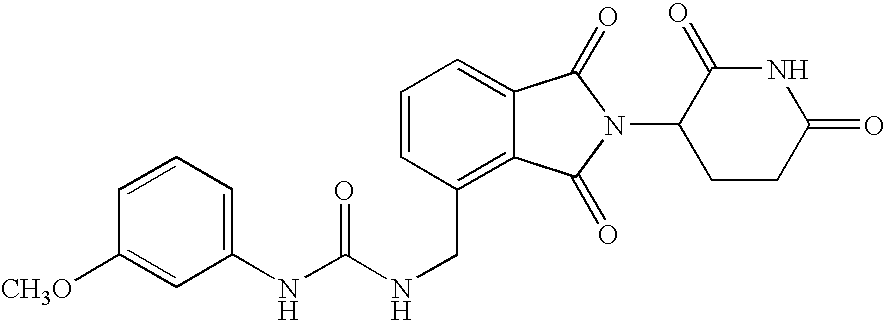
N(CC1=C2C(=CC=C1)C(=O)N(C1CCC(=O)NC1=O)C2=O)C(NC1=CC=CC([CH3O])=C1)=O
